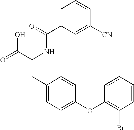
C(=O)(NC(C(=O)O)=CC1=CC=C(OC2=C(Br)C=CC=C2)C=C1)C1=CC=CC([CN])=C1
